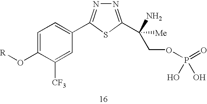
C1=C(O[R])C([CF3])=CC(C2=NN=C(C(N)(COP(=O)(O)O)[Me])S2)=C1
